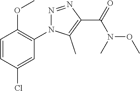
C1=CC(Cl)=CC(N2N=NC(C(=O)N(C)OC)=C2C)=C1OC
